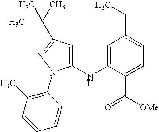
C1(NC2=CC(CC)=CC=C2C([OMe])=O)=CC(C(C)(C)C)=NN1C1=C(C)C=CC=C1
